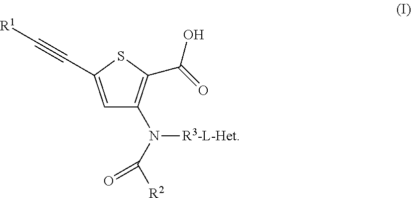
C1=C(C#C[R1])SC(C(=O)O)=C1N(C([R2])=O)[R3-L-Het]
